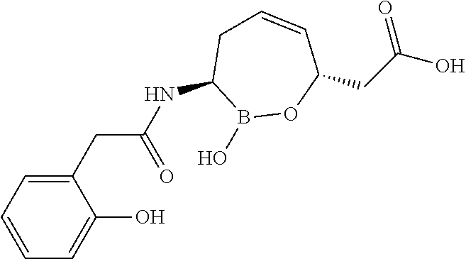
C1(NC(CC2=CC=CC=C2O)=O)B(O)OC(CC(O)=O)C=CC1
